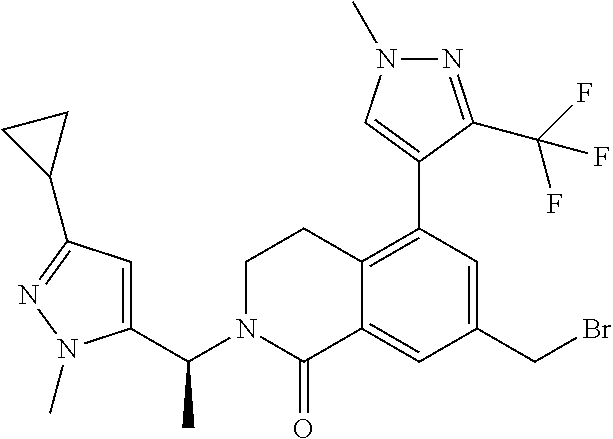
C1(CBr)=CC(C2=CN(C)N=C2C(F)(F)F)=C2C(=C1)C(=O)N(C(C1=CC(C3CC3)=NN1C)C)CC2
